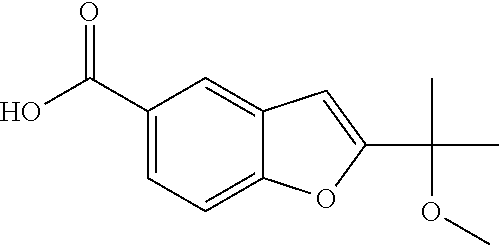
C1=C(C(O)=O)C=C2C(=C1)OC(C(OC)(C)C)=C2
